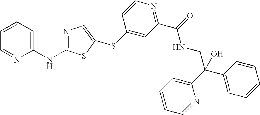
C1=CC=C(NC2=NC=C(SC3=CC(C(=O)NCC(C4=CC=CC=N4)(C4=CC=CC=C4)O)=NC=C3)S2)N=C1
